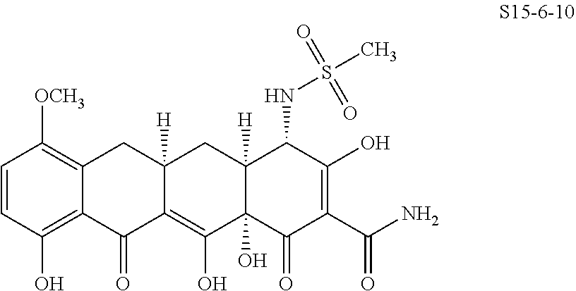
C1=CC(O)=C2C(=C1[OCH3])CC1([H])C(=C(O)C3(O)C([H])(C1)C(NS(C)(=O)=O)C(O)=C(C(N)=O)C3=O)C2=O
